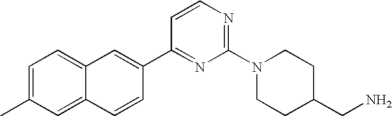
C1=C(C)C=C2C(=C1)C=C(C1=NC(N3CCC(CN)CC3)=NC=C1)C=C2
